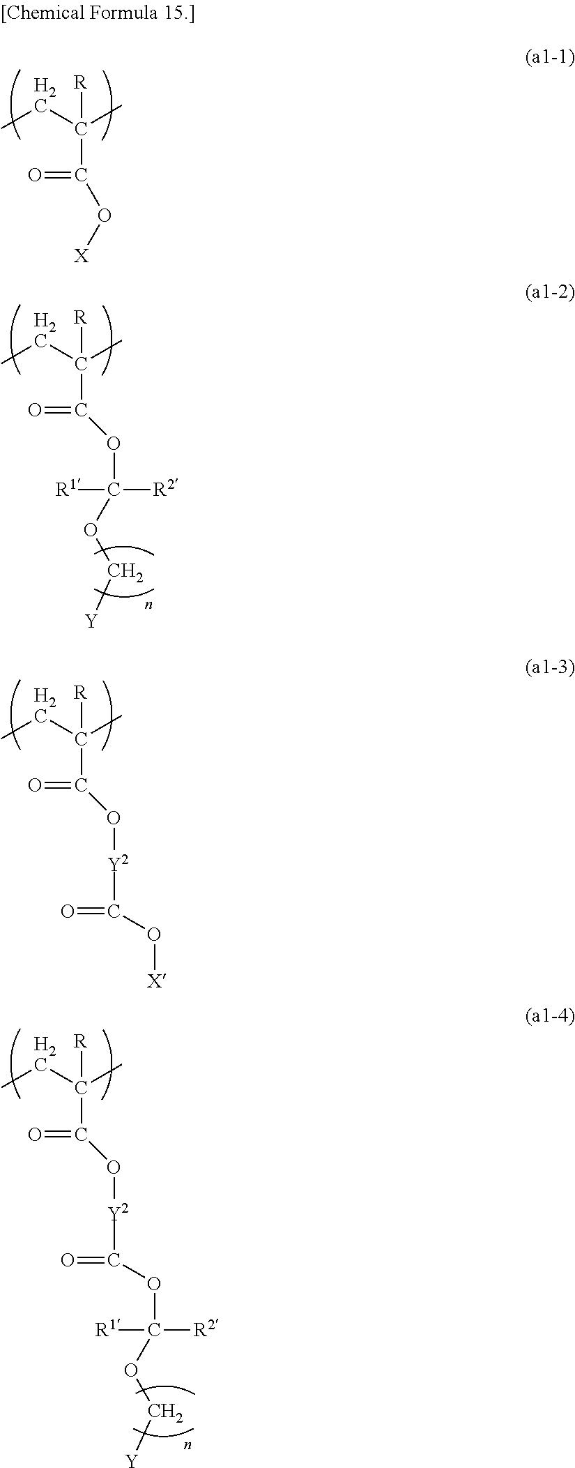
C(C(CC)(C)[R])(O[X])=O.C(C(CC)(C)[R])(OC(OC[Y])([R2])[R1])=O.C(C(CC)(C)[R])(O[Y2]C(O[X])=O)=O.C(C(CC)(C)[R])(O[Y2]C(=O)OC(OC[Y])([R1])[R2])=O
